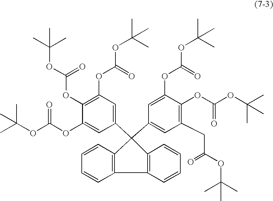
C1=CC2=C(C=C1)C1=C(C2(C2=CC(CC(OC(C)(C)C)=O)=C(OC(=O)OC(C)(C)C)C(OC(=O)OC(C)(C)C)=C2)C2=CC(OC(OC(C)(C)C)=O)=C(OC(=O)OC(C)(C)C)C(OC(OC(C)(C)C)=O)=C2)C=CC=C1
